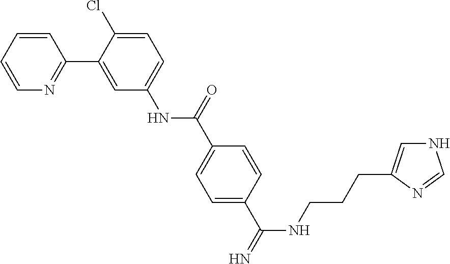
C1=CC=CN=C1C1=CC(NC(C2=CC=C(C(NCCCC3=CNC=N3)=N)C=C2)=O)=CC=C1Cl
